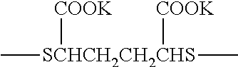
C[SCHCH2CH2CHS](C)([COOK])[COOK]
